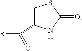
C1C(C([R])=O)NC(=O)S1
